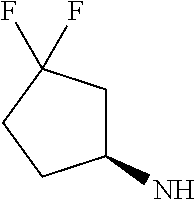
C1(N)CC(F)(F)CC1
